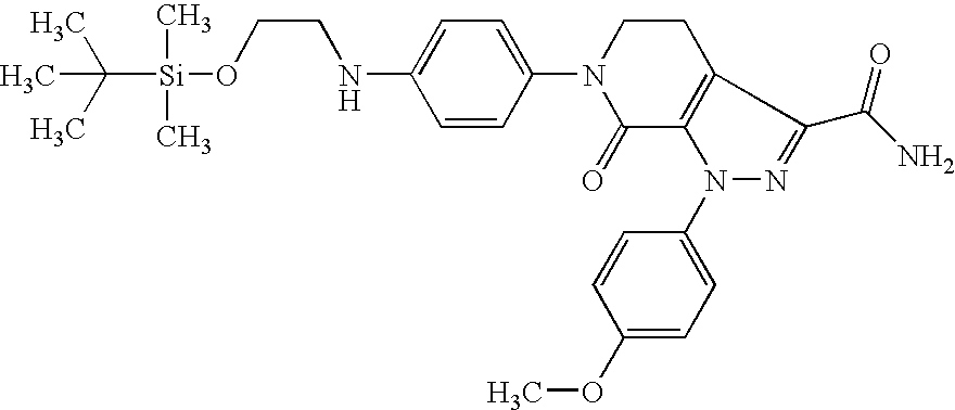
C1(OC)=CC=C(N2C3=C(CCN(C4=CC=C(NCCO[Si](C)(C)C(C)(C)C)C=C4)C3=O)C(C(N)=O)=N2)C=C1
